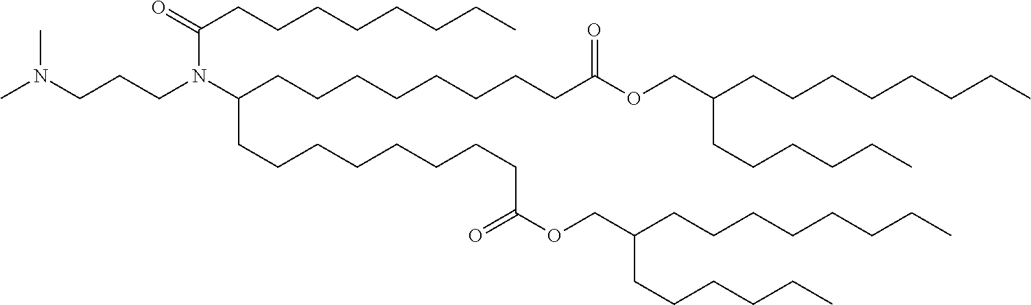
CN(CCCN(C(CCCCCCCCC(OCC(CCCCCCCC)CCCCCC)=O)CCCCCCCCC(OCC(CCCCCCCC)CCCCCC)=O)C(=O)CCCCCCCC)C
